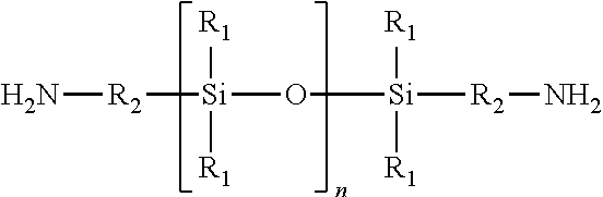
N[R2][Si]([R1])([R1])O[Si]([R1])([R1])[R2]N
